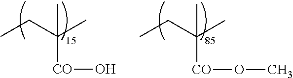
CCC(C)([CO]O)C.CCC(C)([CO]OC)C
